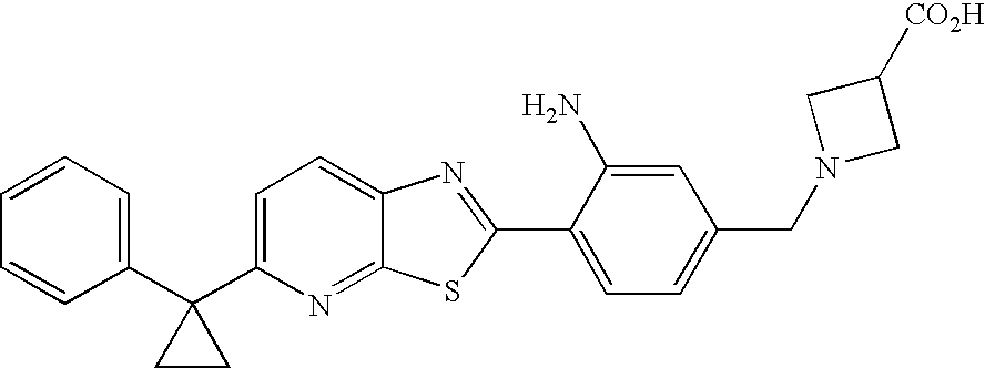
C1=CC=C(C2(C3=CC=C4C(=N3)SC(C3=CC=C(CN5CC([CO2H])C5)C=C3N)=N4)CC2)C=C1
